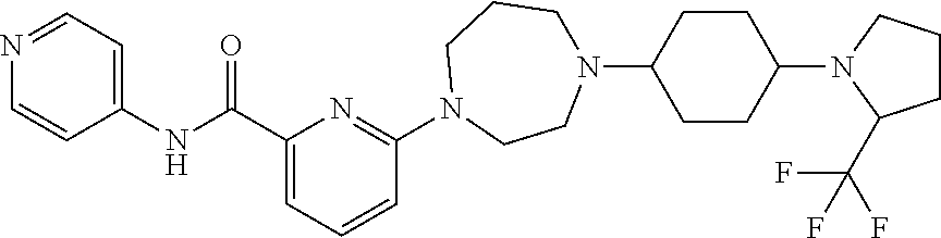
C1(C(NC2=CC=NC=C2)=O)=CC=CC(N2CCN(C3CCC(N4C(C(F)(F)F)CCC4)CC3)CCC2)=N1
